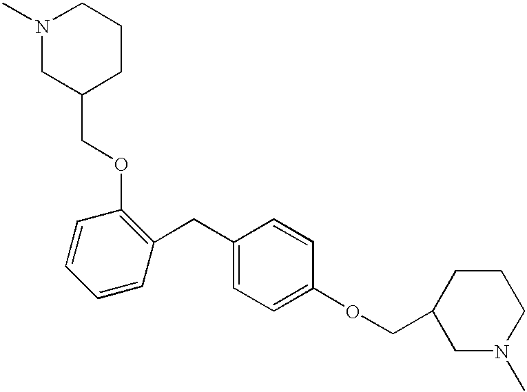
C(C1=CC=C(OCC2CN(C)CCC2)C=C1)C1=C(OCC2CCCN(C)C2)C=CC=C1
